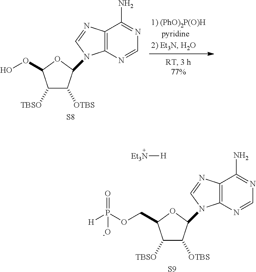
C1(N2C3=C(C(N)=NC=N3)N=C2)C([OTBS])C([TBSO])C(OO)O1.[S8].[Et3N][H].C1(N2C3=C(C(N)=NC=N3)N=C2)C([OTBS])C([TBSO])C(COP([H])(=O)[-O])O1.[S9]
